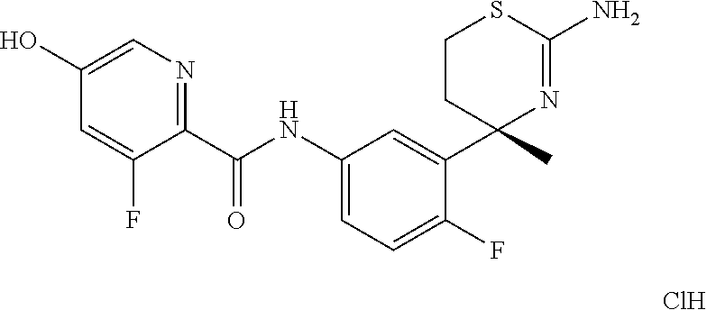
C1(O)=CN=C(C(NC2=CC=C(F)C(C3(C)N=C(N)SCC3)=C2)=O)C(F)=C1.Cl
